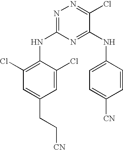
N1=C(NC2=C(Cl)C=C(CC[CN])C=C2Cl)N=C(NC2=CC=C([CN])C=C2)C(Cl)=N1
